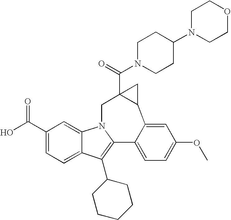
N1(C(=O)C23C(C4=CC(OC)=CC=C4C4=C(C5CCCCC5)C5=CC=C(C(=O)O)C=C5N4C2)C3)CCC(N2CCOCC2)CC1
